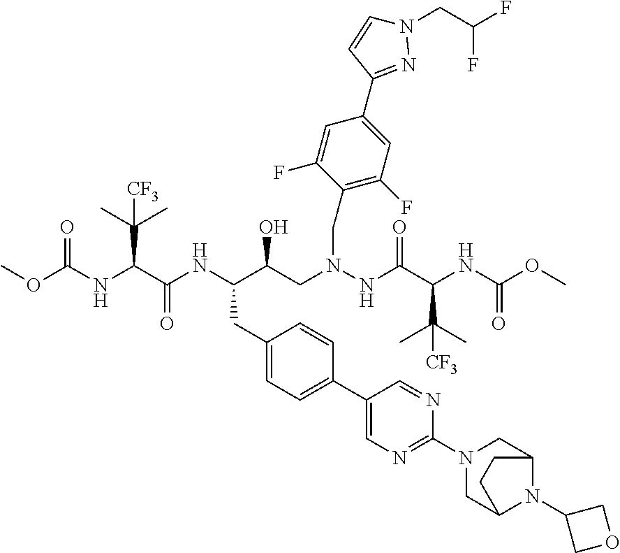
COC(NC(C(NC(C(CN(NC(C(C(C)(C)[CF3])NC(OC)=O)=O)CC1=C(F)C=C(C2=NN(CC(F)F)C=C2)C=C1F)O)CC1=CC=C(C2=CN=C(N3CC4N(C5COC5)C(C3)CC4)N=C2)C=C1)=O)C(C)(C)[CF3])=O
